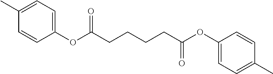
C(CCCC(=O)OC1=CC=C(C)C=C1)C(OC1=CC=C(C)C=C1)=O
